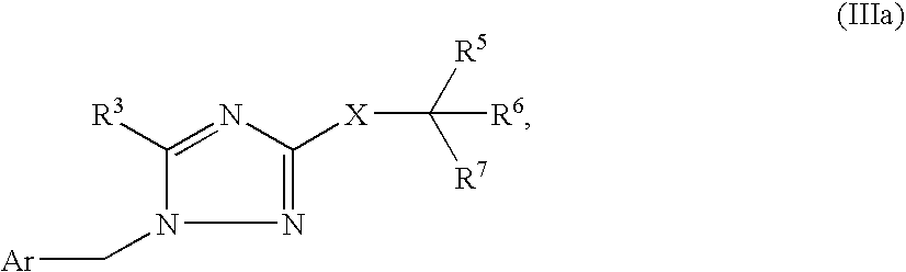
N1=C([X]C([R5])([R7])[R6])N=C([R3])N1C[Ar]
